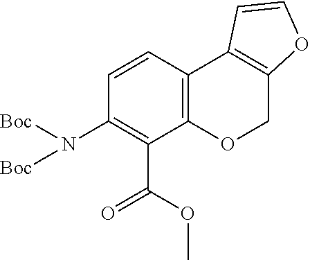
N(C1=C(C(OC)=O)C2=C(C=C1)C1=C(CO2)OC=C1)([Boc])[Boc]
